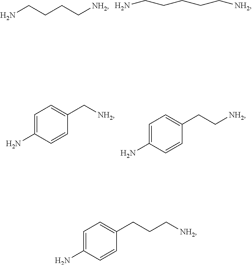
NCCCC[NH2].C(CCC[NH2])CN.C1=C(N)C=CC(C[NH2])=C1.C1=C(N)C=CC(CC[NH2])=C1.C1=C(N)C=CC(CCC[NH2])=C1
